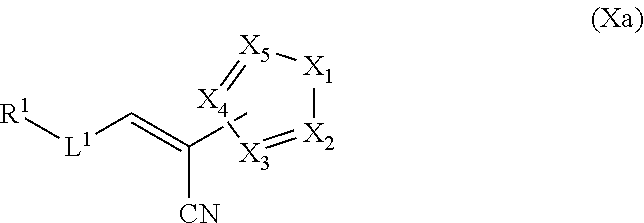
[R1][L1]C=C(C)[CN].[X1]1[X2]=[X3][X4]=[X5]1
